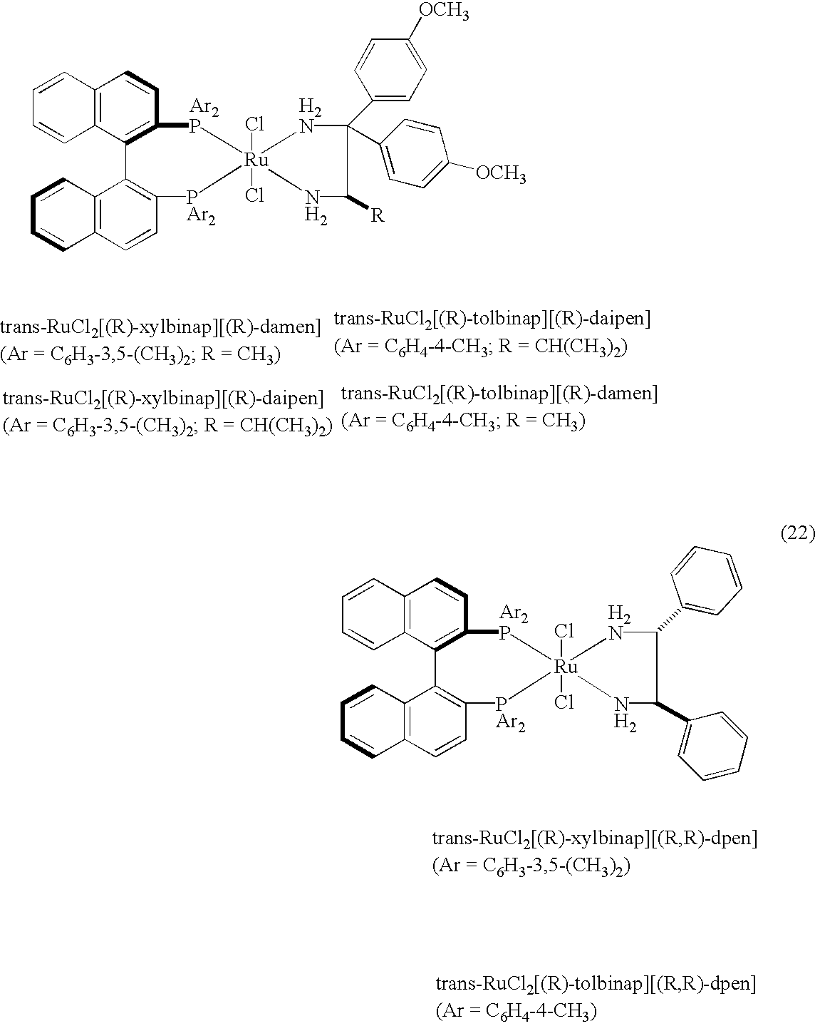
C1=CC2=C(C=C1)C1=C(C=C2)[Ar2P][Ru]2(Cl)(Cl)([PAr2]C3=C1C1=C(C=C3)C=CC=C1)NC([R])C(C1=CC=C([OCH3])C=C1)(C1=CC=C([OCH3])C=C1)N2.C1=CC2=C(C=C1)C1=C(C=C2)[Ar2P][Ru]2(Cl)(Cl)([PAr2]C3=C1C1=C(C=C3)C=CC=C1)NC(C1=CC=CC=C1)C(C1=CC=CC=C1)N2
